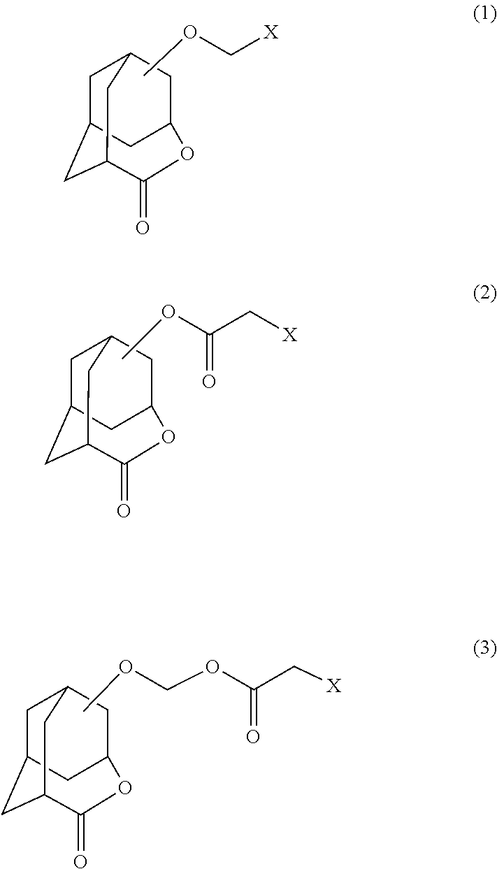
C(OC(C[X])=O)OC.C1C2CC3C(=O)OC(CC1C3)C2.C(OC)[X].C1C2CC3C(=O)OC(CC1C3)C2.C(OC)(C[X])=O.C1C2CC3C(=O)OC(CC1C3)C2
